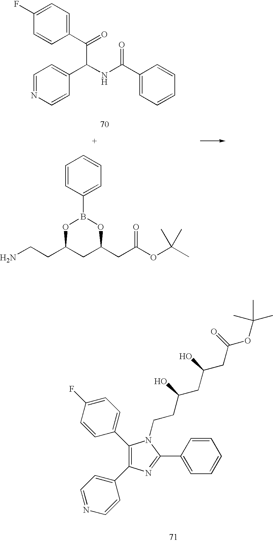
C1(C2=CC=C(F)C=C2)=C(C2=CC=NC=C2)N=C(C2=CC=CC=C2)N1CCC(CC(CC(OC(C)(C)C)=O)O)O.C1(F)=CC=C(C(C(C2=CC=NC=C2)NC(=O)C2=CC=CC=C2)=O)C=C1.C1=CC(B2OC(CCN)CC(CC(OC(C)(C)C)=O)O2)=CC=C1
